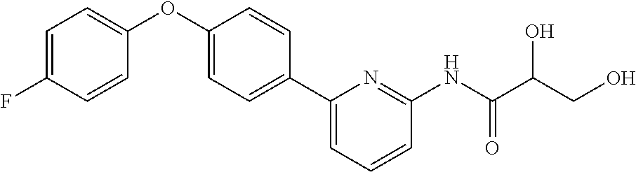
C1=C(F)C=CC(OC2=CC=C(C3=CC=CC(NC(C(CO)O)=O)=N3)C=C2)=C1
